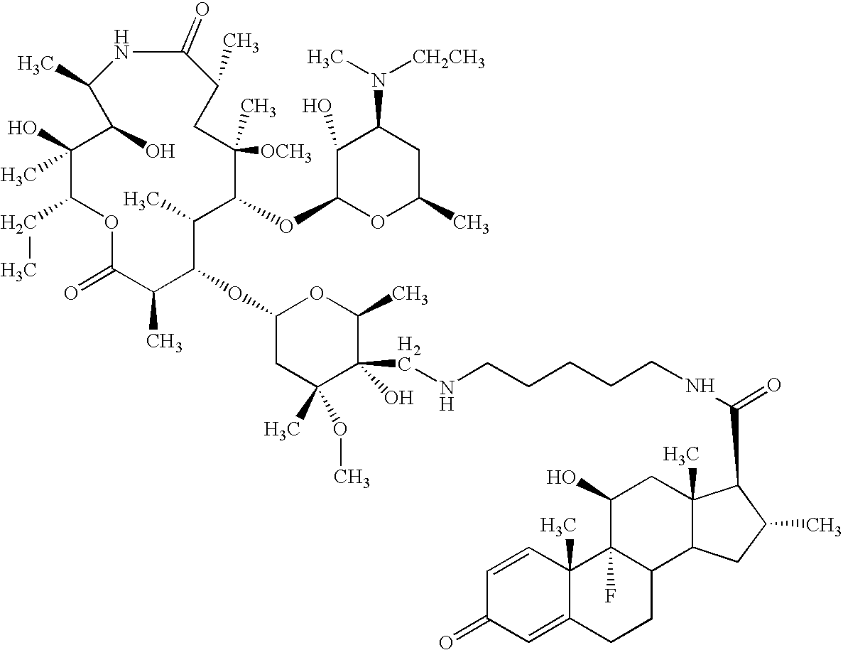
C1(O)(C)C(CC)OC(=O)C(C)C(OC2CC(C)(OC)C(O)(CNCCCCCNC(C3C4(C)C(C5CCC6=CC(=O)C=CC6(C)C5(F)C(O)C4)CC3C)=O)C(C)O2)C(C)C(OC2C(O)C(N(C)[CH2CH3])CC(C)O2)C(C)([OCH3])CC(C)C(=O)NC(C)C1O
